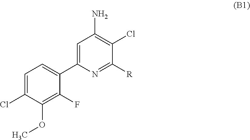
C1=C(C2=CC=C(Cl)C(OC)=C2F)N=C([R])C(Cl)=C1N
